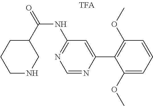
C1(C(=O)NC2=NC=NC(C3=C(OC)C=CC=C3OC)=C2)CCCNC1
